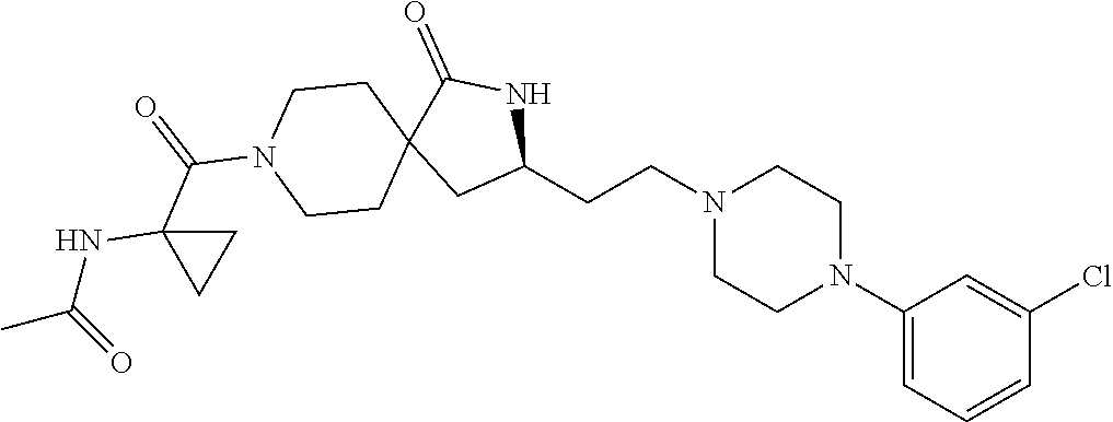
C1(N2CCN(CCC3NC(=O)C4(C3)CCN(C(=O)C3(NC(C)=O)CC3)CC4)CC2)=CC=CC(Cl)=C1
